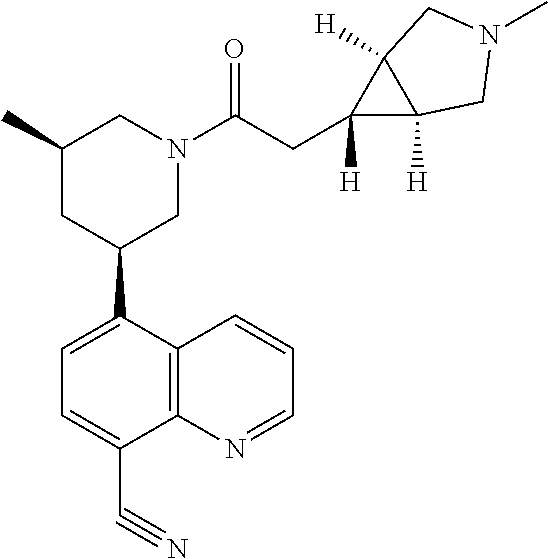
C1(C#N)=CC=C(C2CN(C(CC3([H])C4([H])C3([H])CN(C)C4)=O)CC(C)C2)C2=C1N=CC=C2
